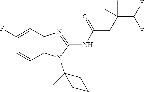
C1(F)=CC2=C(C=C1)N(C1(C)CCC1)C(NC(=O)CC(C(F)F)(C)C)=N2
